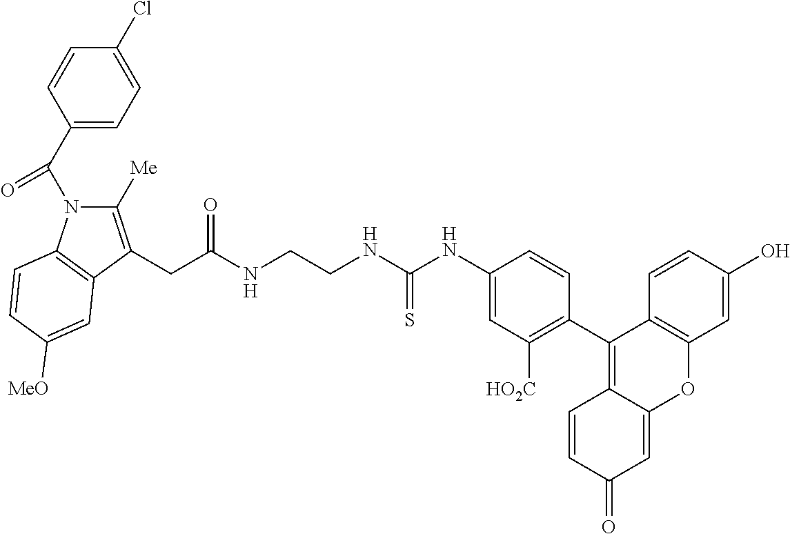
C1(C(N2C([Me])=C(CC(NCCNC(NC3=CC([HO2C])=C(C4=C5C(=CC(=O)C=C5)OC5=C4C=CC(O)=C5)C=C3)=S)=O)C3=C2C=CC([MeO])=C3)=O)=CC=C(Cl)C=C1
